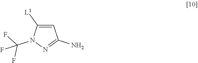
C1=C([L1])N(C(F)(F)F)N=C1N
